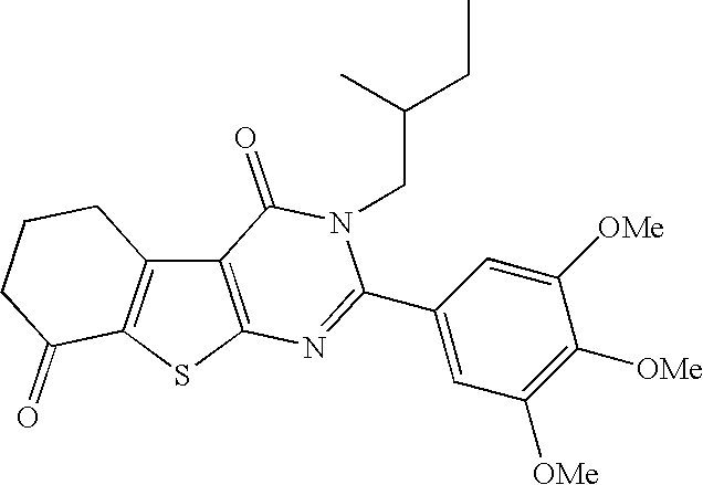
C12=C(SC3=C1CCCC3=O)N=C(C1=CC([OMe])=C([OMe])C([OMe])=C1)N(CC(CC)C)C2=O
